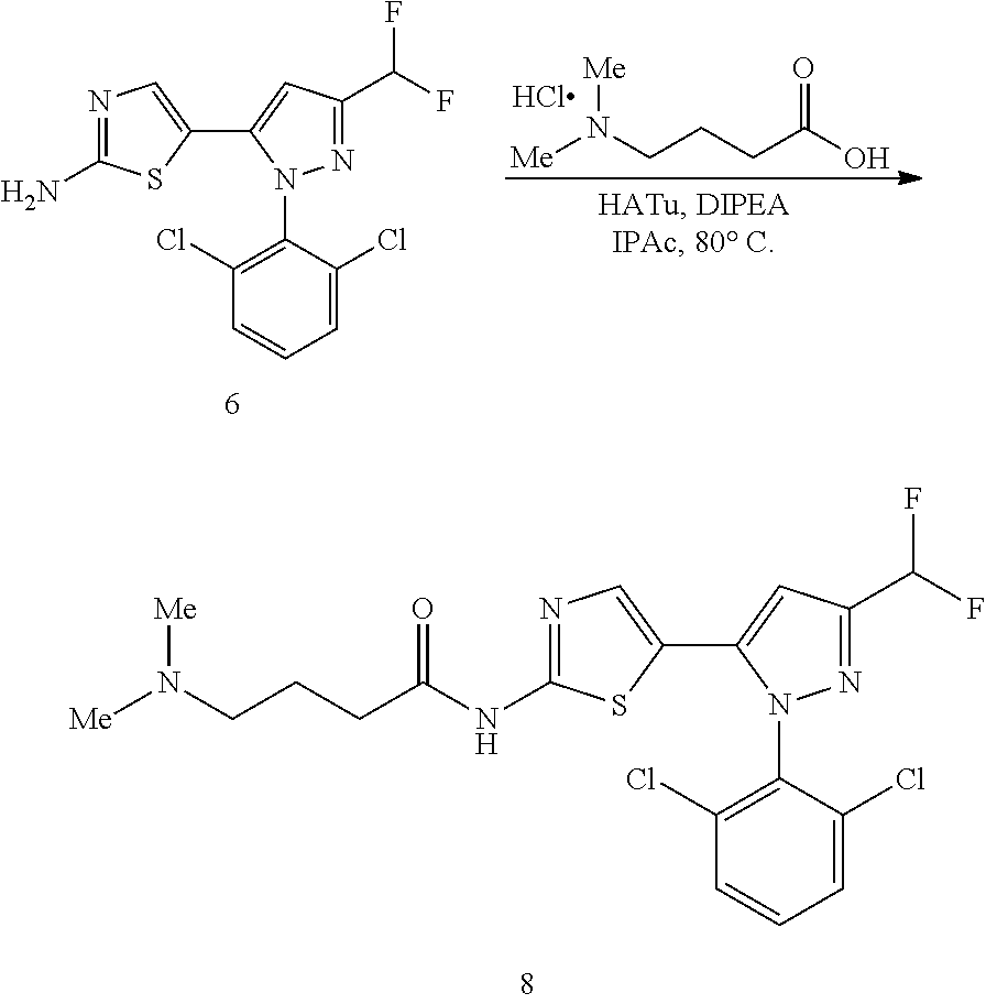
C1(N)=NC=C(C2=CC(C(F)F)=NN2C2=C(Cl)C=CC=C2Cl)S1.C(CCC(O)=O)N([Me])[Me].C1(NC(CCCN([Me])[Me])=O)=NC=C(C2=CC(C(F)F)=NN2C2=C(Cl)C=CC=C2Cl)S1
